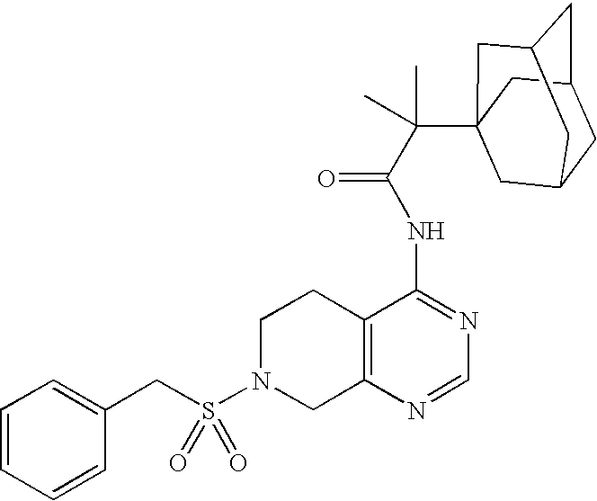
C1N(S(CC2=CC=CC=C2)(=O)=O)CC2=C(C1)C(NC(=O)C(C13CC4CC(CC(C1)C4)C3)(C)C)=NC=N2
